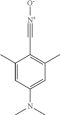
C1(C)=CC(N(C)C)=CC(C)=C1C#[N+][O-]
